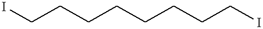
ICCCCCCCCI
